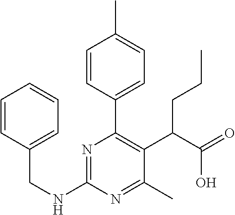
N(CC1=CC=CC=C1)C1=NC(C2=CC=C(C)C=C2)=C(C(C(=O)O)CCC)C(C)=N1
